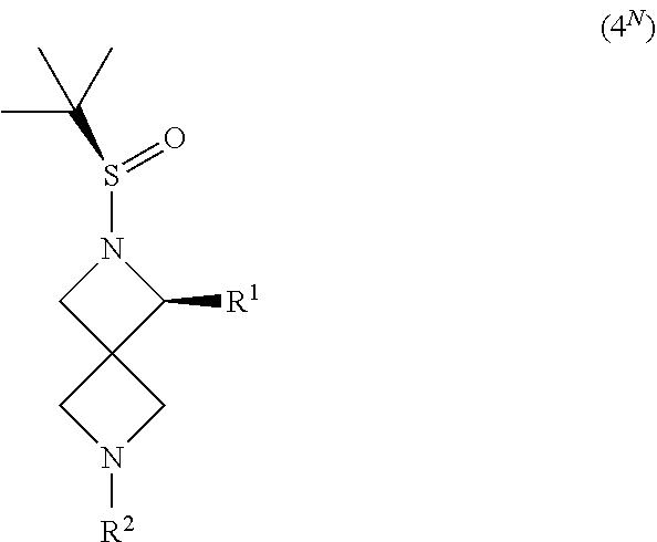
N1(S(C(C)(C)C)=O)CC2(C1[R1])CN([R2])C2
